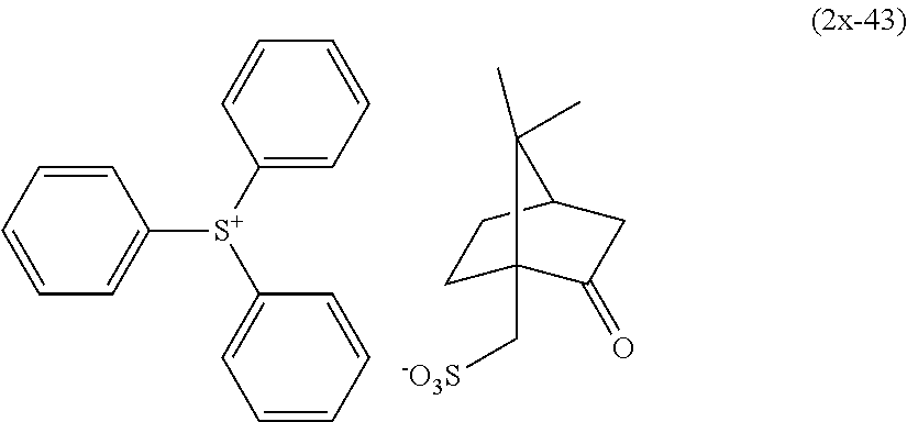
C1([S+](C2=CC=CC=C2)C2=CC=CC=C2)=CC=CC=C1.C1C2(C[-O3S])C(=O)CC(C1)C2(C)C
